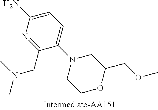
C1=C(N)N=C(CN(C)C)C(N2CCOC(COC)C2)=C1
